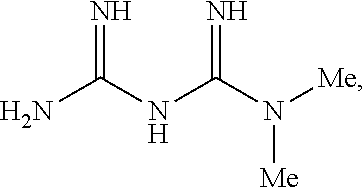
NC(NC(N([Me])[Me])=N)=N
